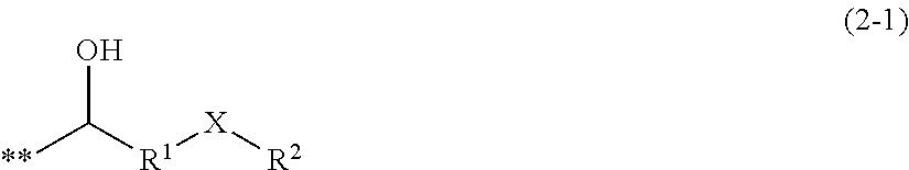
[**]C([R1][X][R2])O
